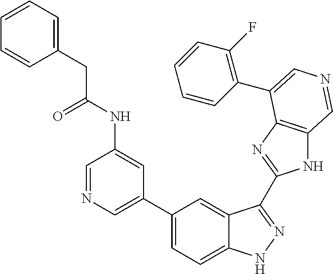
C1(C2=CN=CC(NC(CC3=CC=CC=C3)=O)=C2)=CC=C2C(=C1)C(C1=NC3=C(N1)C=NC=C3C1=C(F)C=CC=C1)=NN2
